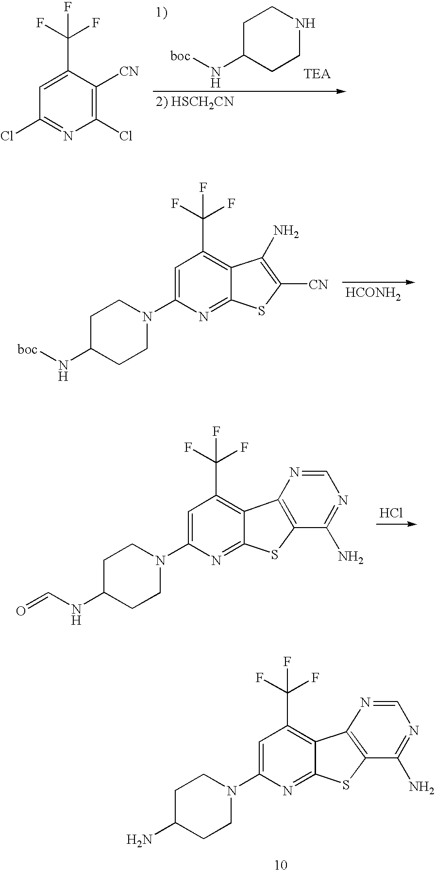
[boc]NC1CCNCC1.FC(F)(F)C1=CC(Cl)=NC(Cl)=C1[CN].[boc]NC1CCN(C2=CC(C(F)(F)F)=C3C(=N2)SC([CN])=C3N)CC1.[HCONH2].O=CNC1CCN(C2=CC(C(F)(F)F)=C3C(=N2)SC2=C3N=CN=C2N)CC1.Cl.C1C(N)CCN(C2=CC(C(F)(F)F)=C3C(=N2)SC2=C3N=CN=C2N)C1
